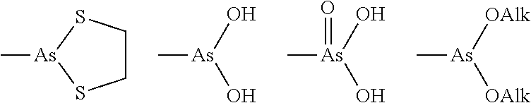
C1CS[As](C)S1.O[As](O)C.O[As](O)(C)=O.[OAlk][As]([OAlk])C
